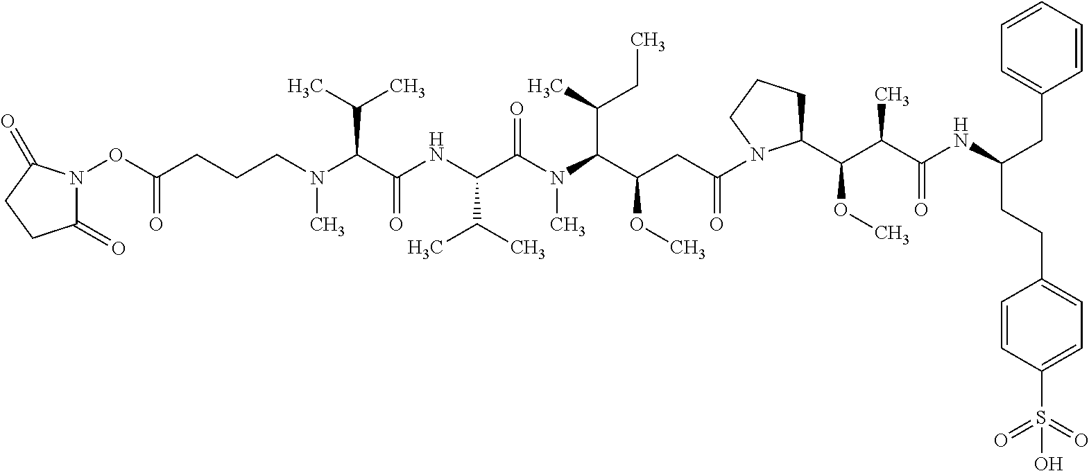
O(C(CCCN(C(C(NC(C(N(C(C(CC(=O)N1C(C(C(C(NC(CC2=CC=CC=C2)CCC2=CC=C(S(=O)(=O)O)C=C2)=O)C)OC)CCC1)OC)C(C)CC)C)=O)C(C)C)=O)C(C)C)C)=O)N1C(=O)CCC1=O
